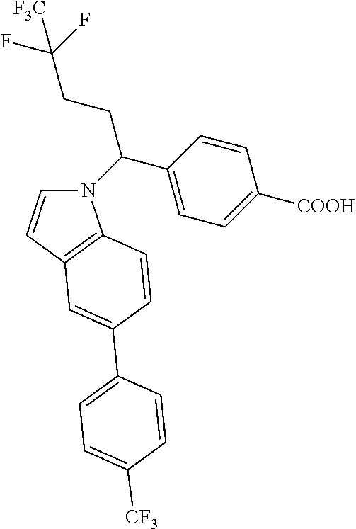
N1(C(CCC(F)(F)[F3C])C2=CC=C([COOH])C=C2)C=CC2=C1C=CC(C1=CC=C([CF3])C=C1)=C2
